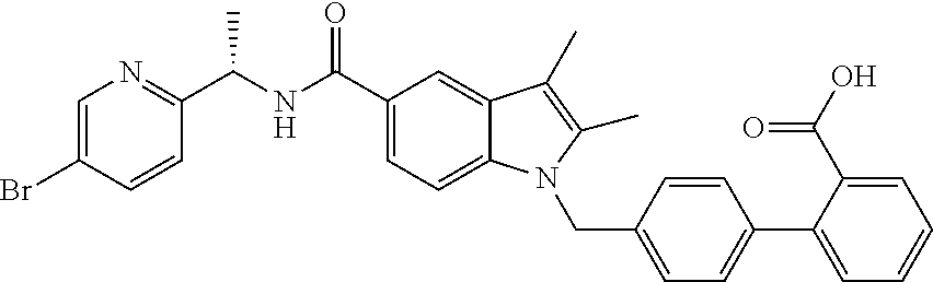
C1=CC(C(NC(C2=CC=C3C(=C2)C(C)=C(C)N3CC2=CC=C(C3=CC=CC=C3C(=O)O)C=C2)=O)C)=NC=C1Br
